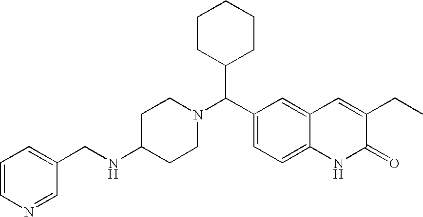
N1(C(C2=CC=C3C(=C2)C=C(CC)C(=O)N3)C2CCCCC2)CCC(NCC2=CC=CN=C2)CC1
